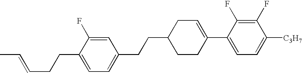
C1(F)=C(F)C(C2=CCC(CCC3=CC=C(CCC=CC)C(F)=C3)CC2)=CC=C1[C3H7]
